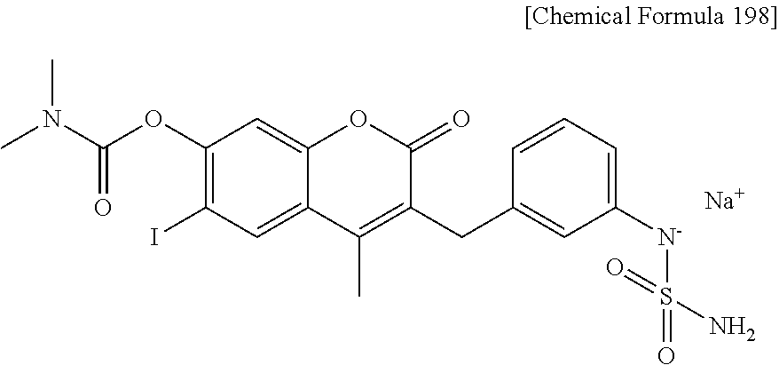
[Na].C12=CC(I)=C(OC(N(C)C)=O)C=C1OC(=O)C(CC1=CC([N-]S(=O)(N)=O)=CC=C1)=C2C
